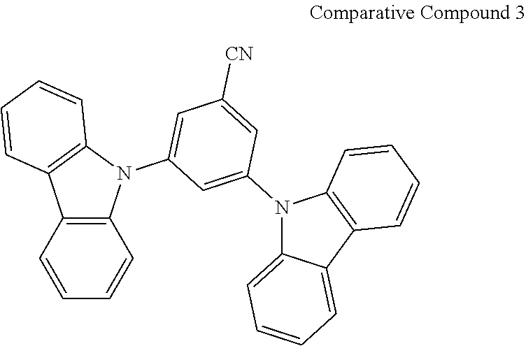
C1([CN])=CC(N2C3=CC=CC=C3C3=C2C=CC=C3)=CC(N2C3=C(C4=C2C=CC=C4)C=CC=C3)=C1
